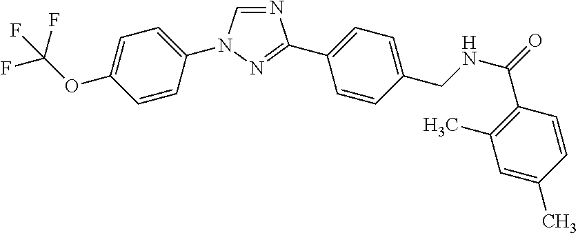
N1=CN(C2=CC=C(OC(F)(F)F)C=C2)N=C1C1=CC=C(CNC(=O)C2=C(C)C=C(C)C=C2)C=C1
